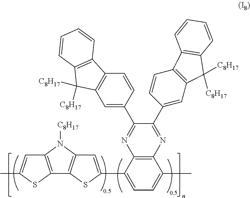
C1=CC(C2=NC3=C(N=C2C2=CC4=C(C=C2)C2=C(C4([C8H17])[C8H17])C=CC=C2)C(C)=CC=C3C2=CC3=C(C4=C(N3[C8H17])C=C(C)S4)S2)=CC2=C1C1=C(C2([C8H17])[C8H17])C=CC=C1
